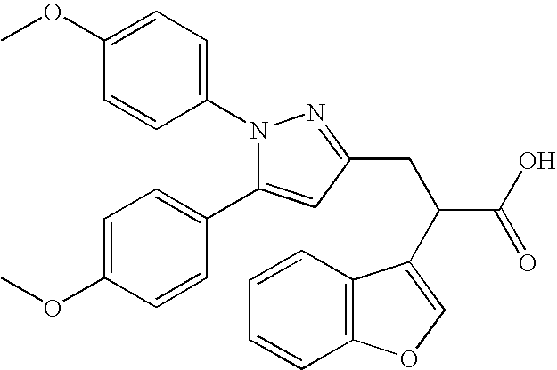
C1=C(OC)C=CC(N2C(C3=CC=C(OC)C=C3)=CC(CC(C(O)=O)C3=COC4=C3C=CC=C4)=N2)=C1
